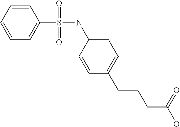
C1=CC=CC=C1S(NC1=CC=C(CCCC(O)=O)C=C1)(=O)=O
